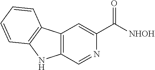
C12=C(C3=C(N1)C=CC=C3)C=C(C(=O)[NHOH])N=C2
